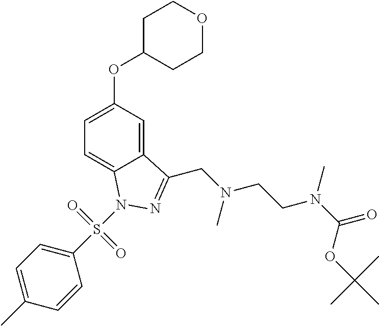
C12=CC(OC3CCOCC3)=CC=C1N(S(C1=CC=C(C)C=C1)(=O)=O)N=C2CN(C)CCN(C)C(OC(C)(C)C)=O
